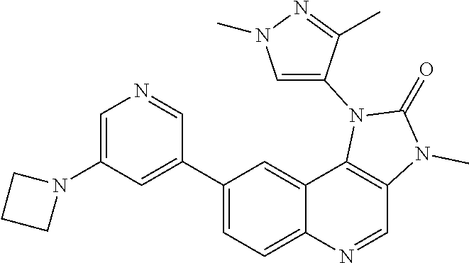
N1(C2=CN=CC(C3=CC=C4C(=C3)C3=C(C=N4)N(C)C(=O)N3C3=CN(C)N=C3C)=C2)CCC1
